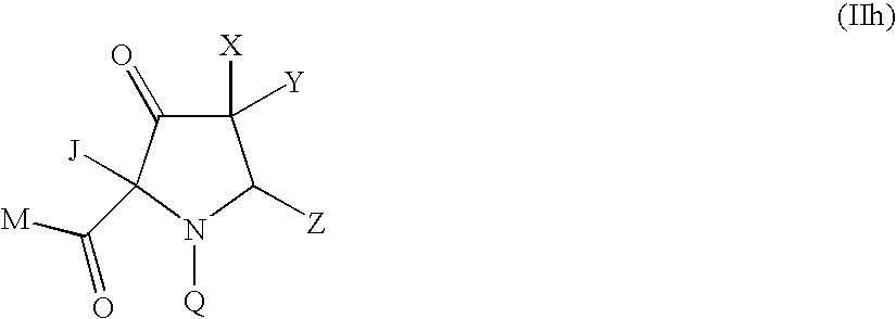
C1([X])([Y])C(=O)C([J])(C([M])=O)N([Q])C1[Z]
